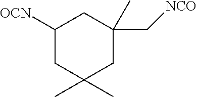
CC1(C)CC([OCN])CC(C)(C[NCO])C1
